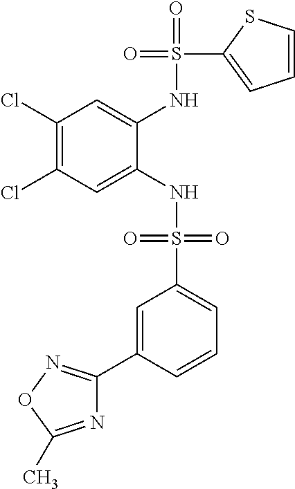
C1(Cl)=C(Cl)C=C(NS(=O)(=O)C2=CC=CC(C3=NOC(C)=N3)=C2)C(NS(=O)(C2=CC=CS2)=O)=C1
